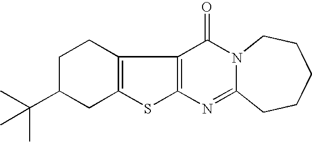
C1C(C(C)(C)C)CC2=C(C1)C1=C(S2)N=C2N(C1=O)CCCCC2
